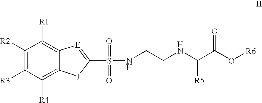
C1([R2])=C([R3])C([R4])=C2C(=C1[R1])[E]=C(S(=O)(NCCNC(C(O[R6])=O)[R5])=O)[J]2
